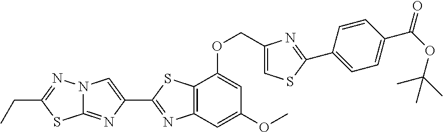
C1(C2=NC3=C(S2)C(OCC2=CSC(C4=CC=C(C(OC(C)(C)C)=O)C=C4)=N2)=CC(OC)=C3)=CN2C(=N1)SC(CC)=N2
